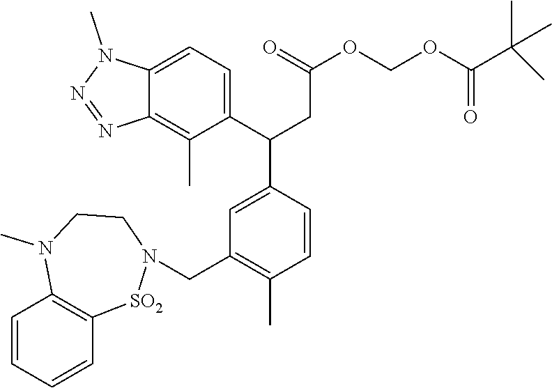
C1=CC=CC2=C1N(C)CCN(CC1=C(C)C=CC(C(C3=CC=C4C(=C3C)N=NN4C)CC(=O)OCOC(C(C)(C)C)=O)=C1)[SO2]2
